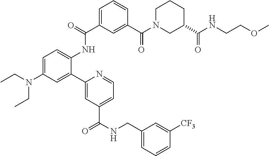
C1=C(N(CC)CC)C=C(C2=CC(C(NCC3=CC=CC([CF3])=C3)=O)=CC=N2)C(NC(C2=CC=CC(C(N3CC(C(NCCOC)=O)CCC3)=O)=C2)=O)=C1
